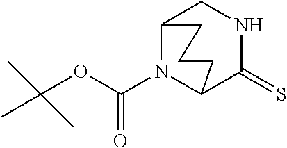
C12N(C(OC(C)(C)C)=O)C(C(=S)NC1)CCC2
